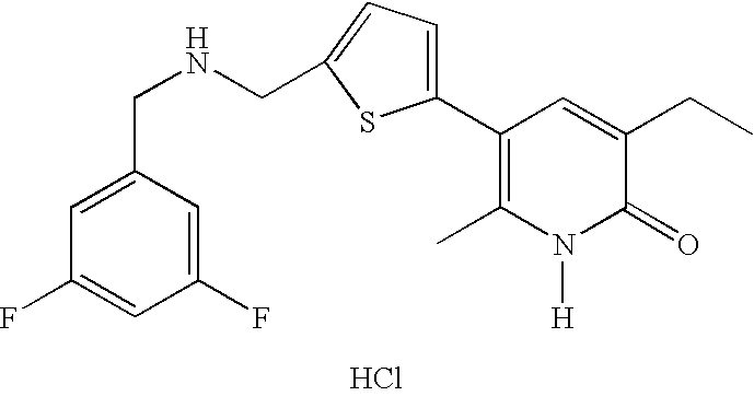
Cl.C1(C2=CC=C(CNCC3=CC(F)=CC(F)=C3)S2)=C(C)N([H])C(=O)C(CC)=C1
